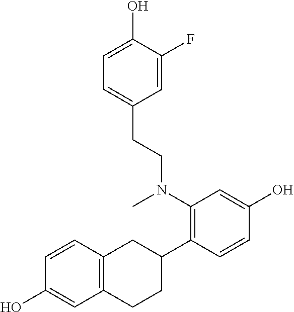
OC1=CC=C(CCN(C2=C(C3CC4=C(CC3)C=C(O)C=C4)C=CC(O)=C2)C)C=C1F
